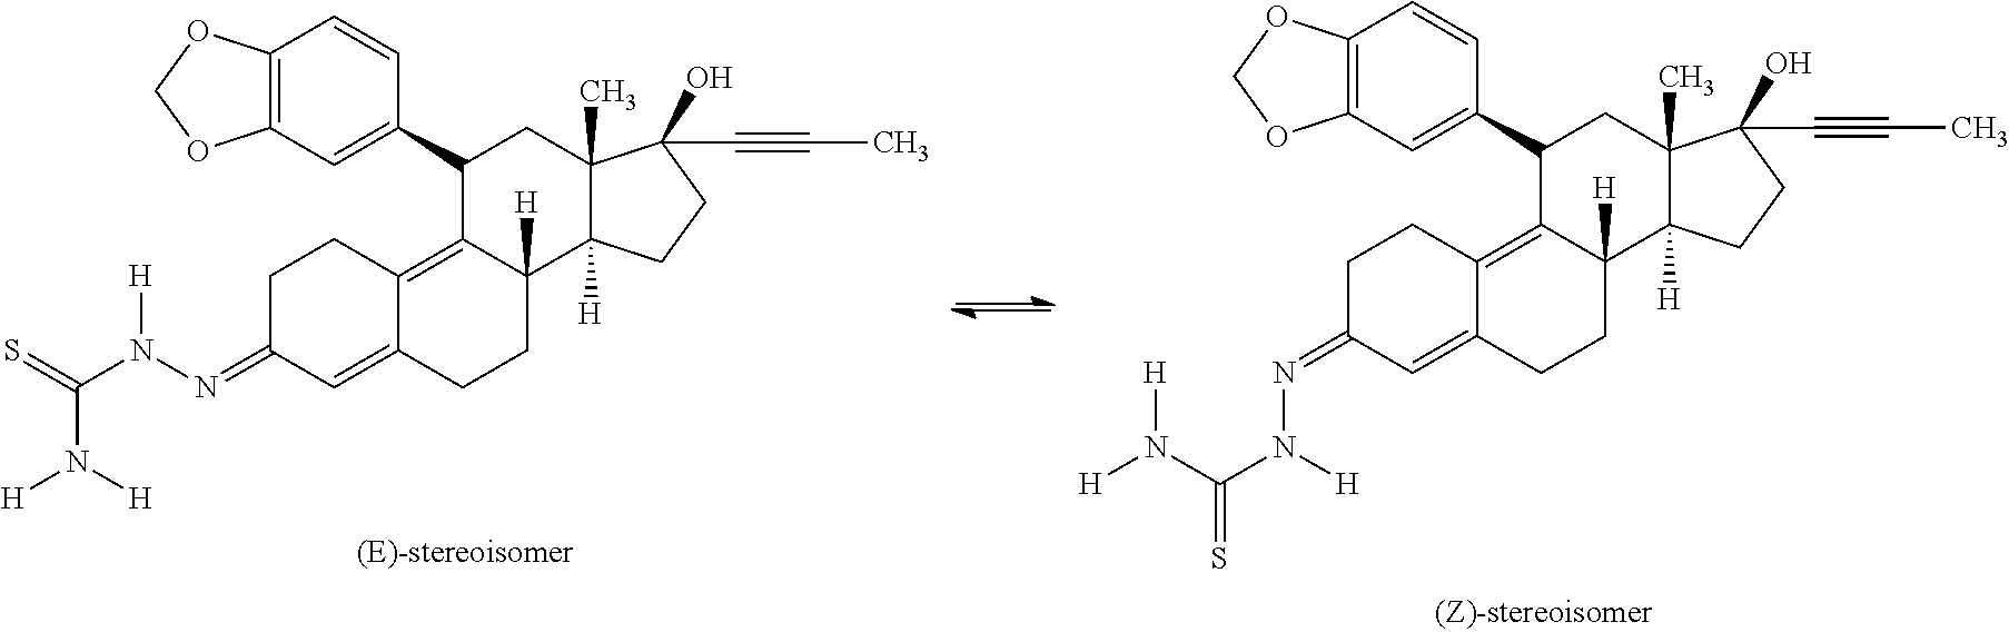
C12=C(C=C(C3C4=C5C(=CC(=NN(C(N([H])[H])=S)[H])CC5)CCC4([H])C4([H])C(C)(C3)C(O)(C#CC)CC4)C=C1)OCO2.C12=C(C=C(C3C4=C5C(=CC(=NN(C(=S)N([H])[H])[H])CC5)CCC4([H])C4([H])C(C)(C3)C(O)(C#CC)CC4)C=C1)OCO2
